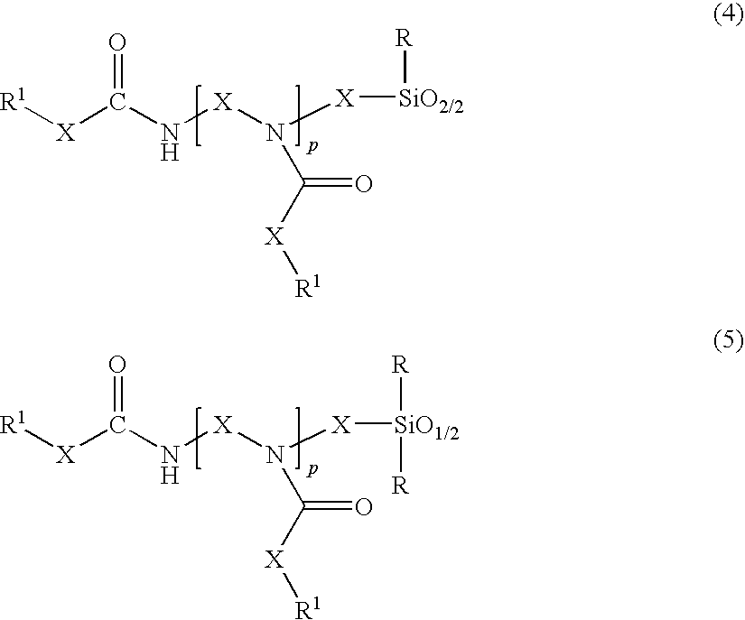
[R1][X]C(N[X]N([X][SiO2/2][R])C([X][R1])=O)=O.[R1][X]C(N[X]N([X][SiO1/2]([R])[R])C([X][R1])=O)=O
